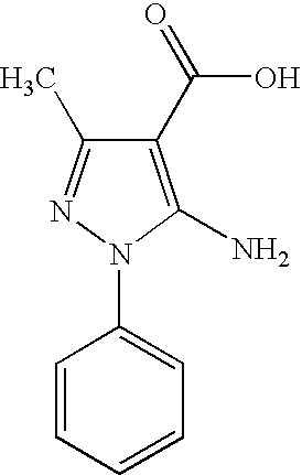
C1=CC=CC=C1N1C(N)=C(C(=O)O)C(C)=N1
